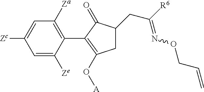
C1=C([Zc])C=C([Ze])C(C2=C(O[A])CC(CC([R6])=NOCC=C)C2=O)=C1[Za]
